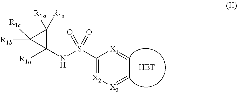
C1([R1a])(NS(C2=[X2][X3]=CC=[X1]2)(=O)=O)C([R1d])([R1e])C1([R1c])[R1b]
